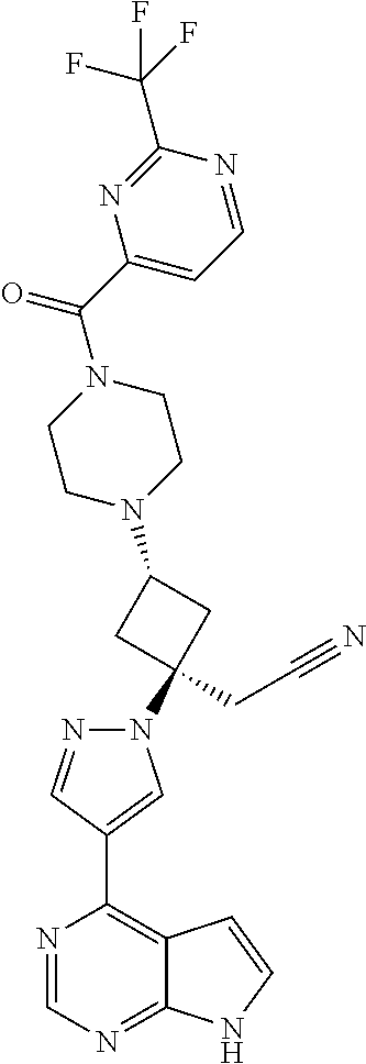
C1(C2=C3C(=NC=N2)NC=C3)=CN(C2(CC#N)CC(N3CCN(C(C4=CC=NC(C(F)(F)F)=N4)=O)CC3)C2)N=C1
